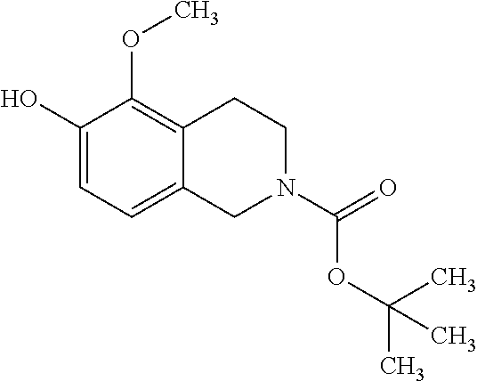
C1(O)=CC=C2C(=C1OC)CCN(C(=O)OC(C)(C)C)C2
